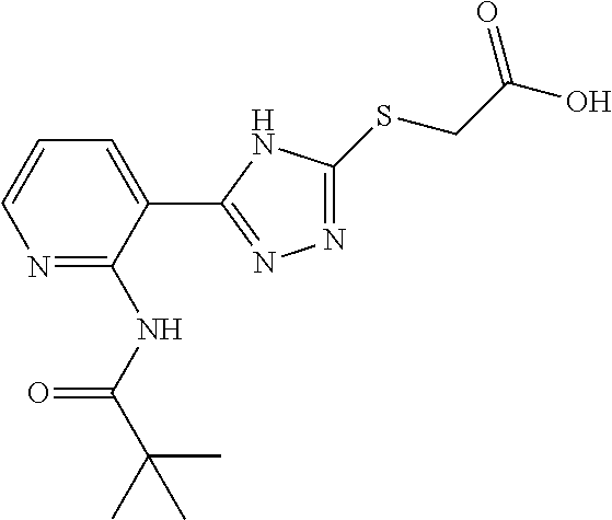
C1(C2=NN=C(SCC(O)=O)N2)=CC=CN=C1NC(C(C)(C)C)=O
